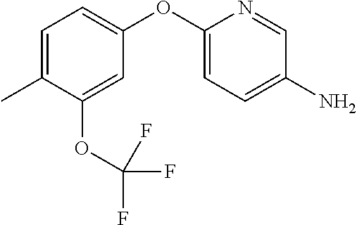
C1(OC2=CC=C(N)C=N2)=CC=C(C)C(OC(F)(F)F)=C1
